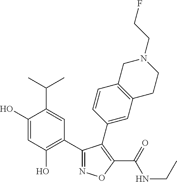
C1(C2=C(O)C=C(O)C(C(C)C)=C2)=NOC(C(=O)NCC)=C1C1=CC2=C(C=C1)CN(CCF)CC2
